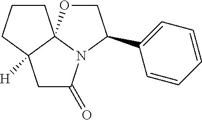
C1OC23N(C(=O)CC2([H])CCC3)C1C1=CC=CC=C1
